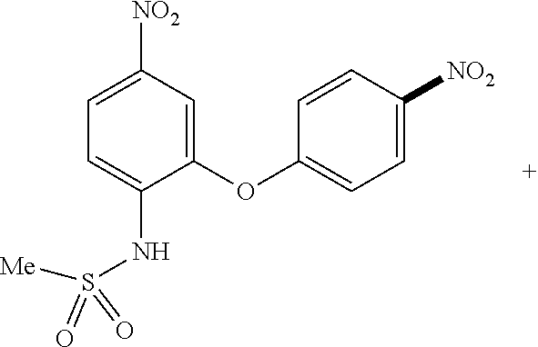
C1=C(OC2=CC=C([NO2])C=C2)C(NS([Me])(=O)=O)=CC=C1[NO2]
